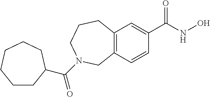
C12=C(C=C(C(NO)=O)C=C1)CCCN(C(=O)C1CCCCCC1)C2
